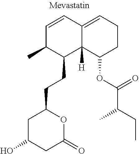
C1=CC2=CCCC(OC(C(CC)C)=O)C2([H])C(CCC2OC(=O)CC(O)C2)C1C
